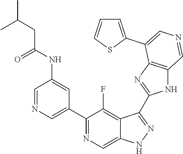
C1(C2=CN=CC(NC(CC(C)C)=O)=C2)=NC=C2C(=C1F)C(C1=NC3=C(N1)C=NC=C3C1=CC=CS1)=NN2
